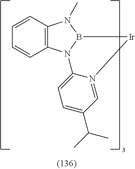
C12=C(N3B(N1C)[Ir]N1=CC(C(C)C)=CC=C31)C=CC=C2
